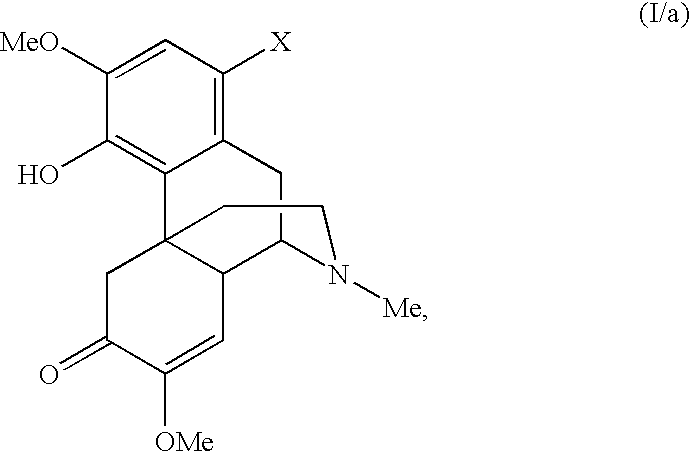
C12=C([X])C=C([MeO])C(O)=C1C13C(C(C2)N([Me])CC1)C=C([OMe])C(=O)C3
